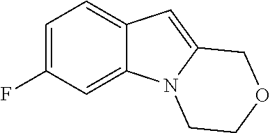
C1=C(F)C=C2C(=C1)C=C1N2CCOC1
